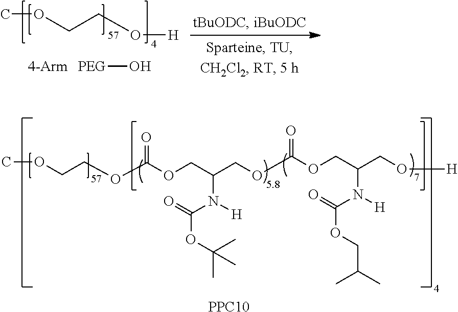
[PEG]O.COCCO[H].COCCOC(OCC(COC(OCC(N(C(OCC(C)C)=O)[H])CO[H])=O)N([H])C(=O)OC(C)(C)C)=O.[PPC10]
